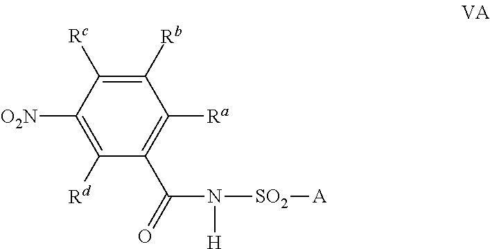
C1([Rb])=C([Rc])C([O2N])=C([Rd])C(C(=O)N([H])[SO2][A])=C1[Ra]
